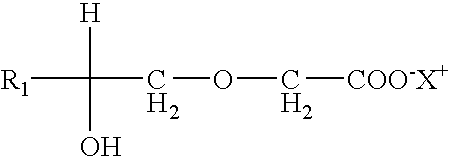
[R1]C(COC[COO-X+])([H])O
